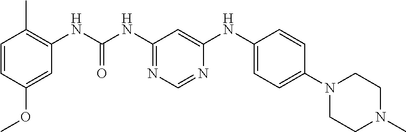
C1=CC(OC)=CC(NC(=O)NC2=NC=NC(NC3=CC=C(N4CCN(C)CC4)C=C3)=C2)=C1C
